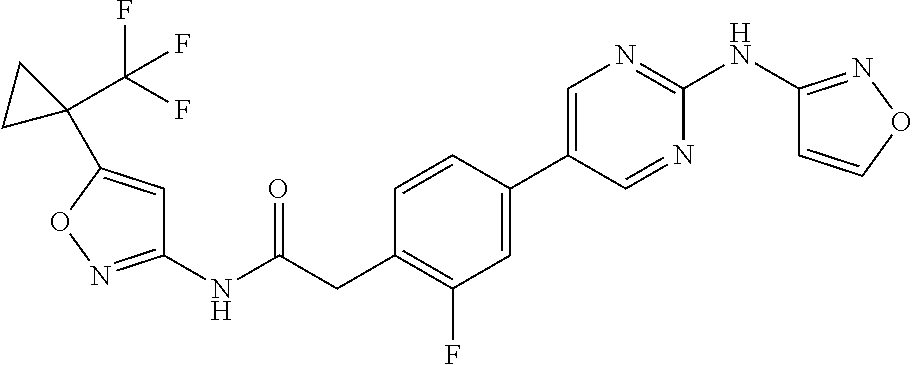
C1(C2=CN=C(NC3=NOC=C3)N=C2)=CC(F)=C(CC(NC2=NOC(C3(C(F)(F)F)CC3)=C2)=O)C=C1
